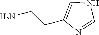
NCCC1=CNC=N1
